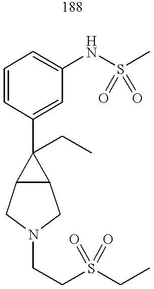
C1=CC(C2(CC)C3C2CN(CCS(CC)(=O)=O)C3)=CC(NS(C)(=O)=O)=C1
